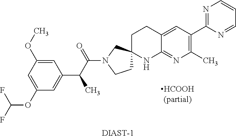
C1(OC(F)F)=CC(OC)=CC(C(C(N2CCC3(C2)CCC2=CC(C4=NC=CC=N4)=C(C)N=C2N3)=O)C)=C1.[DIAST-1]
